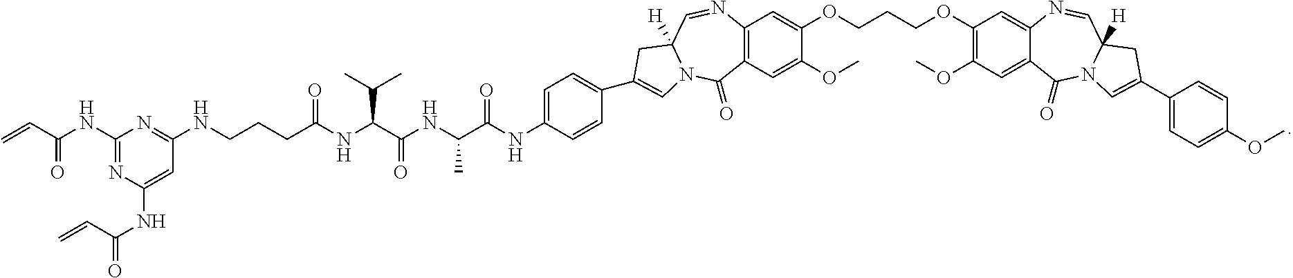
C1(NC(=O)C=C)=NC(NC(C=C)=O)=CC(NCCCC(NC(C(=O)NC(C(=O)NC2=CC=C(C3=CN4C([H])(C=NC5=C(C=C(OC)C(OCCCOC6=C(OC)C=C7C(=C6)N=CC6([H])N(C7=O)C=C(C7=CC=C(OC)C=C7)C6)=C5)C4=O)C3)C=C2)C)C(C)C)=O)=N1
